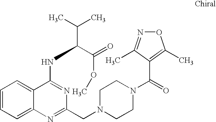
C1=CC=C2C(=C1)C(NC(C(C)C)C(=O)OC)=NC(CN1CCN(C(=O)C3=C(C)ON=C3C)CC1)=N2
